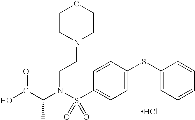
C(N(S(C1=CC=C(SC2=CC=CC=C2)C=C1)(=O)=O)CCN1CCOCC1)(C(O)=O)C.Cl
